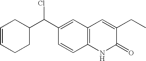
C1=CCCC(C(C2=CC3=C(C=C2)NC(=O)C(CC)=C3)Cl)C1
